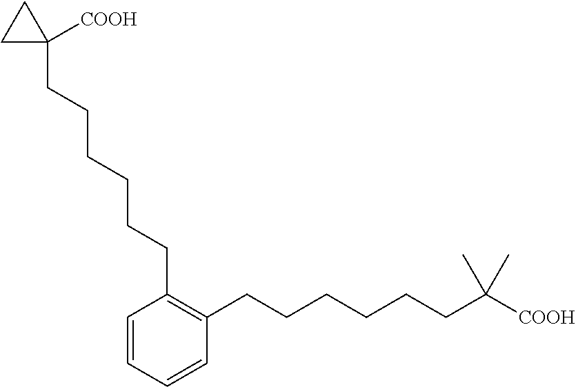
C1=CC=CC(CCCCCCC([COOH])(C)C)=C1CCCCCCC1([COOH])CC1
